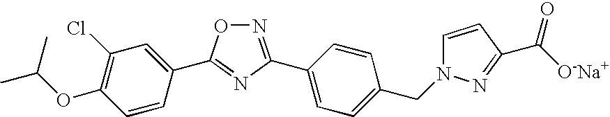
N1=C(C2=CC=C(CN3C=CC(C([O-Na+])=O)=N3)C=C2)N=C(C2=CC(Cl)=C(OC(C)C)C=C2)O1
